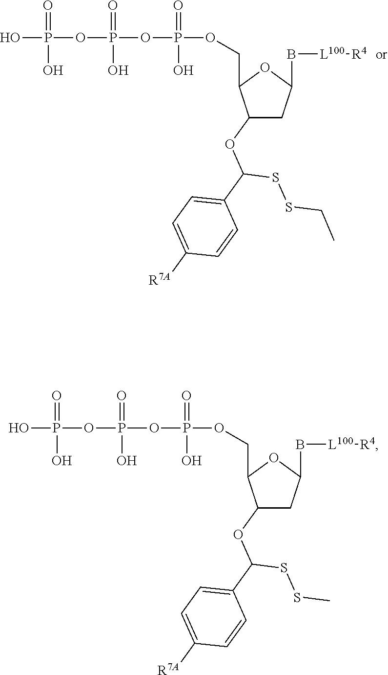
OP(OP(OP(=O)(O)OCC1C(OC(C2=CC=C([R7A])C=C2)SSC)CC(B[L100][R4])O1)(=O)O)(=O)O.OP(OP(OP(=O)(O)OCC1C(OC(C2=CC=C([R7A])C=C2)SSCC)CC(B[L100][R4])O1)(=O)O)(=O)O
